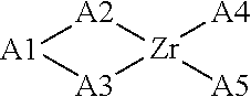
[A2]1[A1][A3][Zr]1([A4])[A5]
